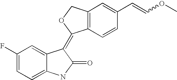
C1=C2C(=CC=C1F)NC(=O)C2=C1C2=C(CO1)C=C(C=COC)C=C2
